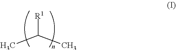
CC(C)[R1]
